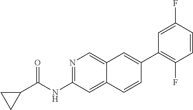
N1=C(NC(C2CC2)=O)C=C2C(=C1)C=C(C1=C(F)C=CC(F)=C1)C=C2
